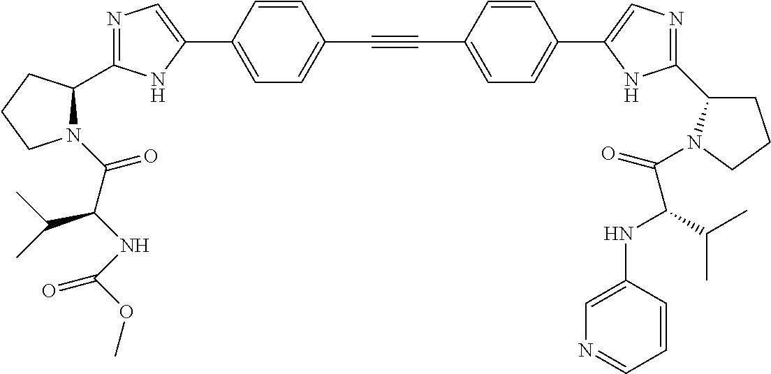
N1=C(C2N(C(C(NC(=O)OC)C(C)C)=O)CCC2)NC(C2=CC=C(C#CC3=CC=C(C4=CN=C(C5CCCN5C(=O)C(NC5=CN=CC=C5)C(C)C)N4)C=C3)C=C2)=C1
